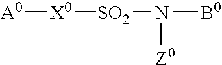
[A0][X0][SO2]N([B0])[Z0]
